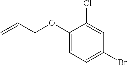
C1(OCC=C)=CC=C(Br)C=C1Cl
